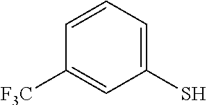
C1=CC=C(S)C=C1[F3C]
